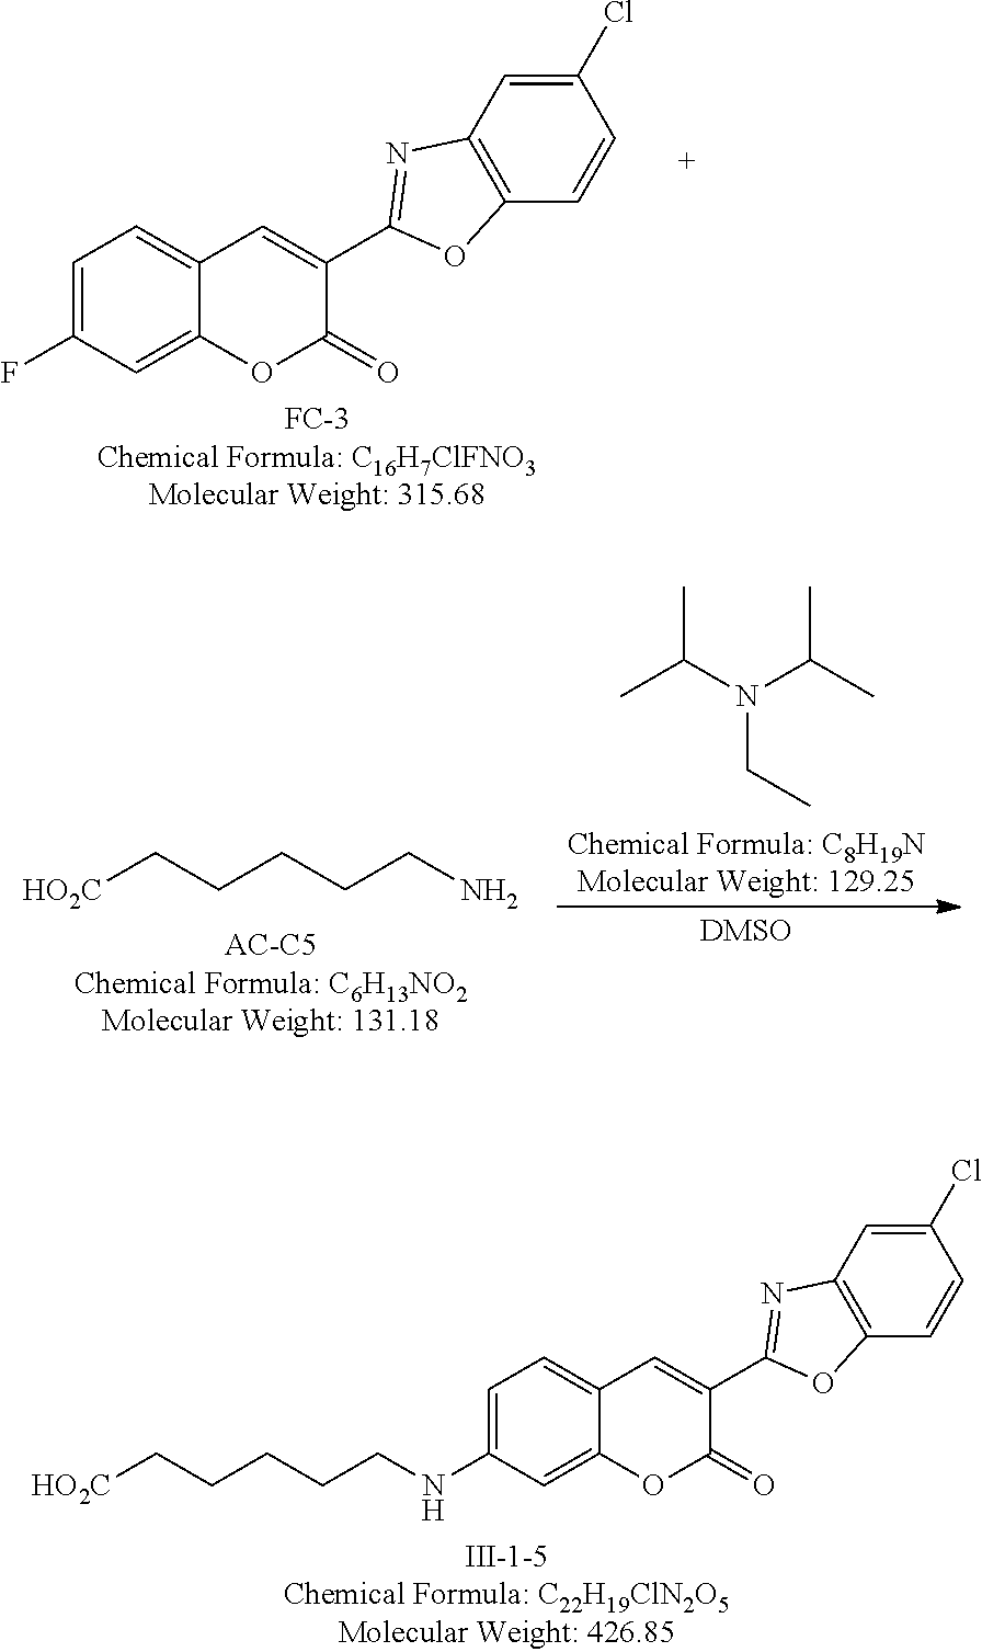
C1(C2=CC3=CC=C(F)C=C3OC2=O)=NC2=C(O1)C=CC(Cl)=C2.C(CCCN)C[HO2C].N(C(C)C)(C(C)C)CC.[DMSO].C1=CC(Cl)=CC2=C1OC(C1=CC3=CC=C(NCCCCC[HO2C])C=C3OC1=O)=N2
